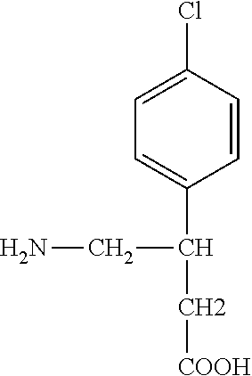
C1=C(Cl)C=CC(C(C[COOH])CN)=C1
